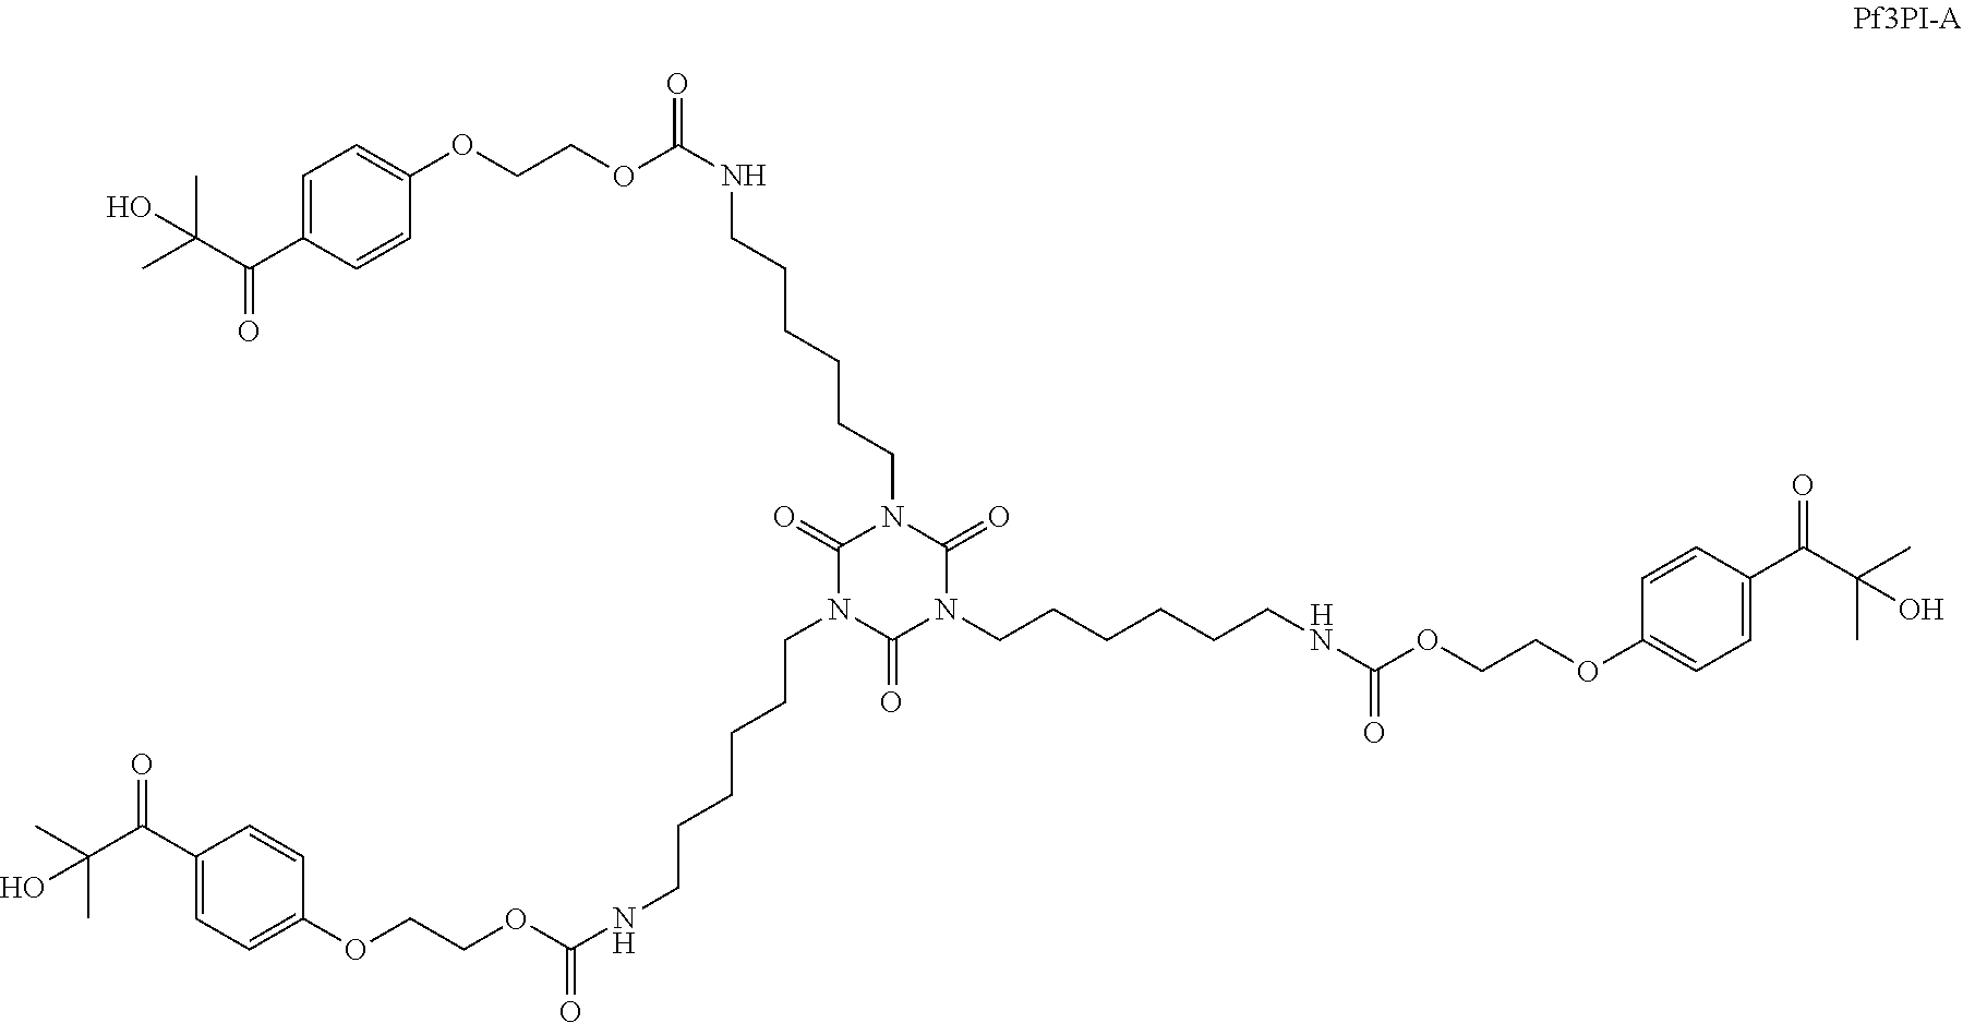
C1=C(C(C(C)(C)O)=O)C=CC(OCCOC(NCCCCCCN2C(=O)N(CCCCCCNC(OCCOC3=CC=C(C(C(O)(C)C)=O)C=C3)=O)C(=O)N(CCCCCCNC(OCCOC3=CC=C(C(C(O)(C)C)=O)C=C3)=O)C2=O)=O)=C1.[H]
